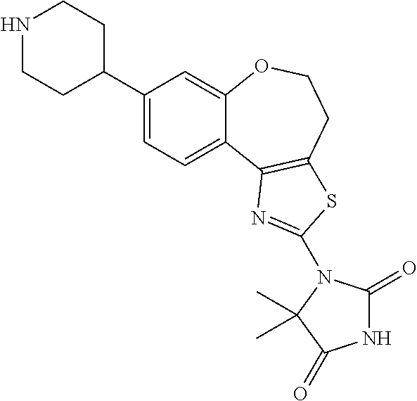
C1(C2CCNCC2)=CC=C2C(=C1)OCCC1=C2N=C(N2C(=O)NC(=O)C2(C)C)S1
